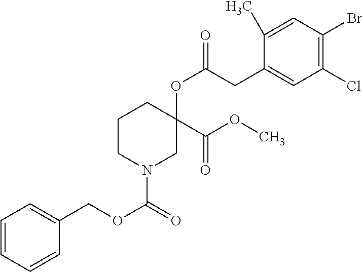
C1=C(C)C(CC(=O)OC2(C(=O)OC)CCCN(C(=O)OCC3=CC=CC=C3)C2)=CC(Cl)=C1Br
